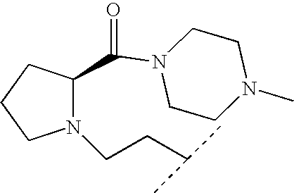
N1(CCC(C)C)C(C(N2CCN(C)CC2)=O)CCC1
